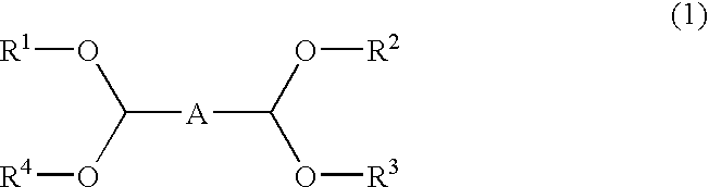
[A](C(O[R4])O[R1])C(O[R3])O[R2]
